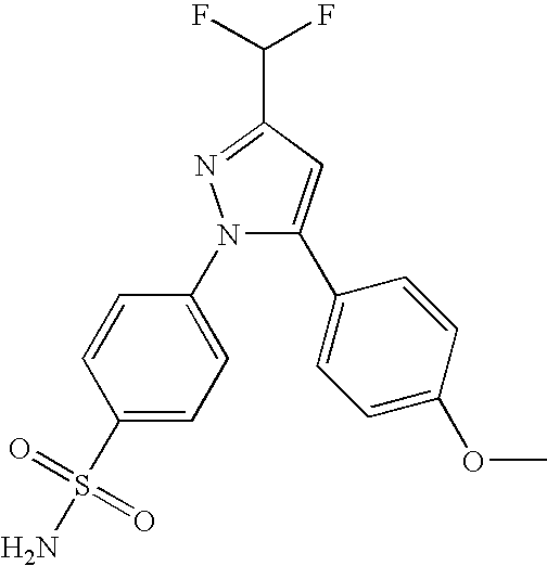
C1=CC(N2C(C3=CC=C(OC)C=C3)=CC(C(F)F)=N2)=CC=C1S(=O)(=O)N
